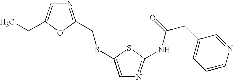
N1=C(CSC2=CN=C(NC(CC3=CC=CN=C3)=O)S2)OC(CC)=C1
